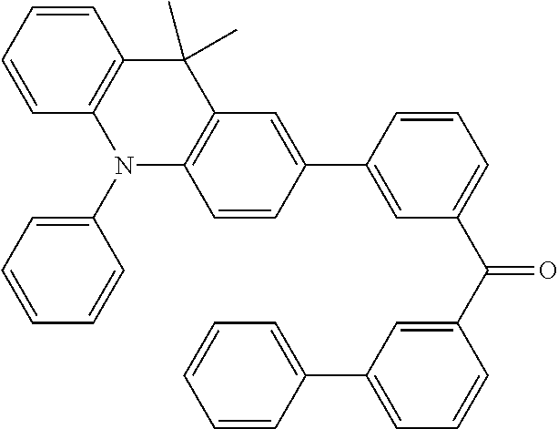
C1(C2=CC(C(=O)C3=CC(C4=CC=CC=C4)=CC=C3)=CC=C2)=CC2=C(C=C1)N(C1=CC=CC=C1)C1=C(C2(C)C)C=CC=C1
